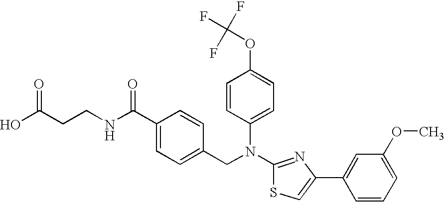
C(CCNC(C1=CC=C(CN(C2=CC=C(OC(F)(F)F)C=C2)C2=NC(C3=CC(OC)=CC=C3)=CS2)C=C1)=O)(O)=O
